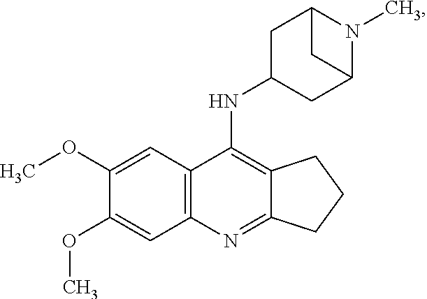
C12=C(NC3CC4N(C)C(C3)C4)C3=C(N=C1CCC2)C=C(OC)C(OC)=C3
